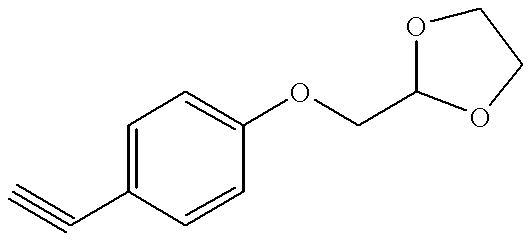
C1=C(C#C)C=CC(OCC2OCCO2)=C1
